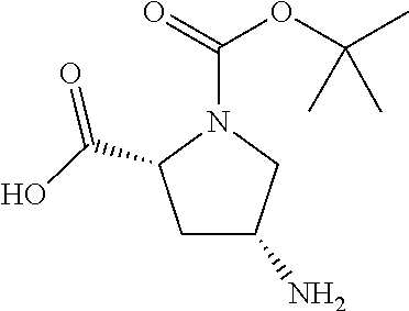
CC(C)(OC(=O)N1C(C(O)=O)CC(N)C1)C
